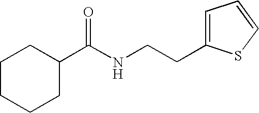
C1(C(=O)NCCC2=CC=CS2)CCCCC1
